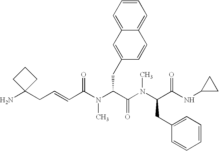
N(C(C(N(C(C(NC1CC1)=O)CC1=CC=CC=C1)C)=O)CC1=CC2=CC=CC=C2C=C1)(C)C(C=CCC1(N)CCC1)=O
